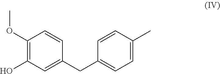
C1=CC(C)=CC=C1CC1=CC(O)=C(OC)C=C1
